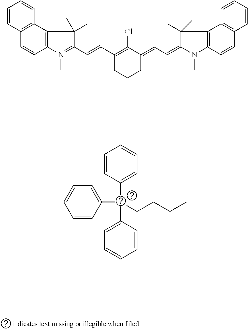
C1=CC(C(C2=CC=CC=C2)(C2=CC=CC=C2)CCCC)=CC=C1.C12=C(C3=C(C=C1)N(C)=C(C=CC1=C(Cl)C(=CC=C4C(C)(C)C5=C(C=CC6=C5C=CC=C6)N4C)CCC1)C3(C)C)C=CC=C2
